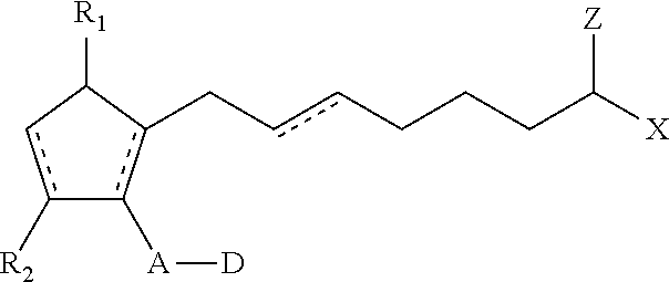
c1([R2])cC([R1])c(CccCCCC([X])[Z])c-1[A][D]
